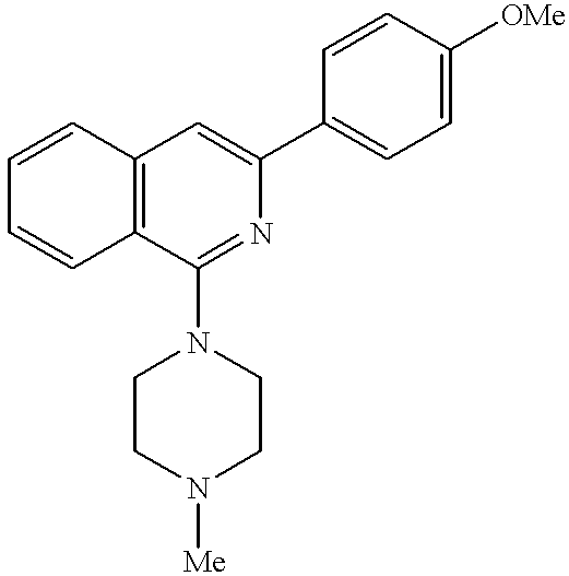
C1=CC2=C(C=C1)C(N1CCN([Me])CC1)=NC(C1=CC=C([OMe])C=C1)=C2
